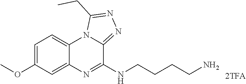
C1=C(OC)C=C2C(=C1)N1C(=NN=C1CC)C(NCCCCN)=N2
